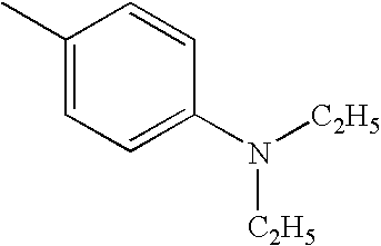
CC1=CC=C(N([C2H5])[C2H5])C=C1
